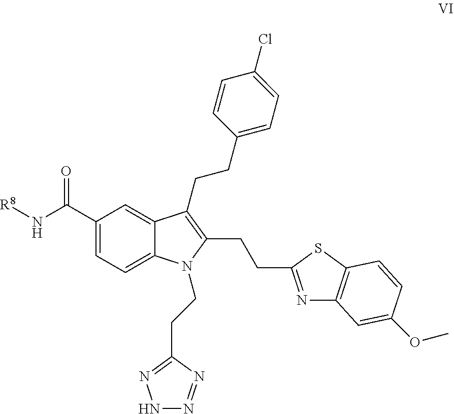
C(C1=C(CCC2=CC=C(Cl)C=C2)C2=CC(C(N[R8])=O)=CC=C2N1CCC1=NNN=N1)CC1=NC2=C(S1)C=CC(OC)=C2
